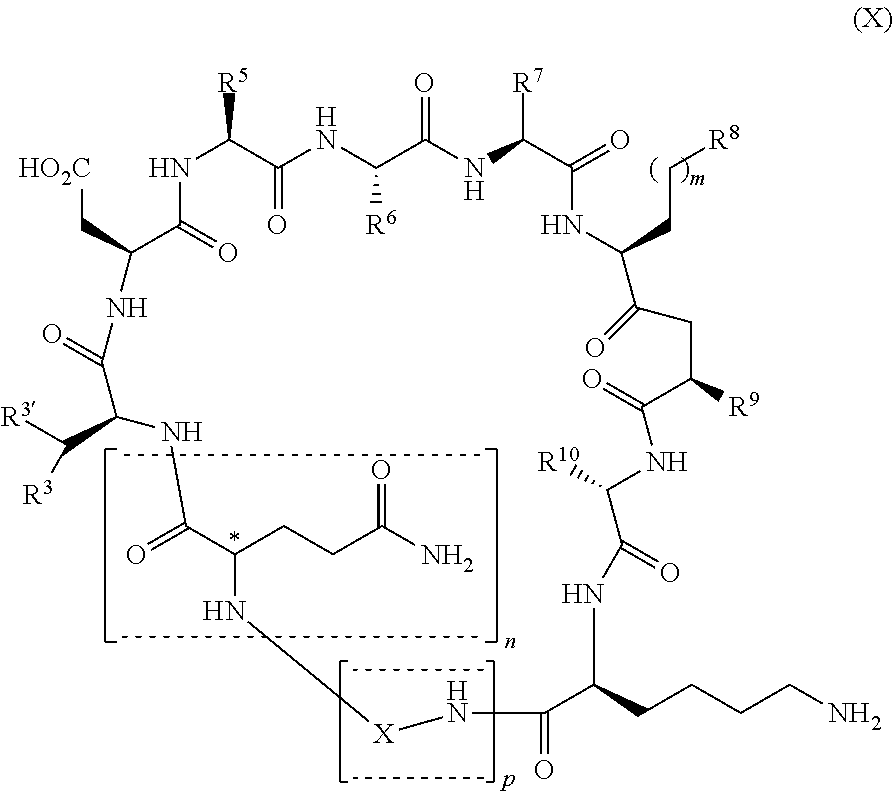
N1C([R5])C(=O)NC([R6])C(=O)NC([R7])C(=O)NC(CC[R8])C(=O)CC([R9])C(=O)NC([R10])C(=O)NC(CCCCN)C(=O)N[X]NC(CCC(N)=O)C(=O)NC(C([R3])[R3])C(=O)NC(C[HO2C])C1=O
